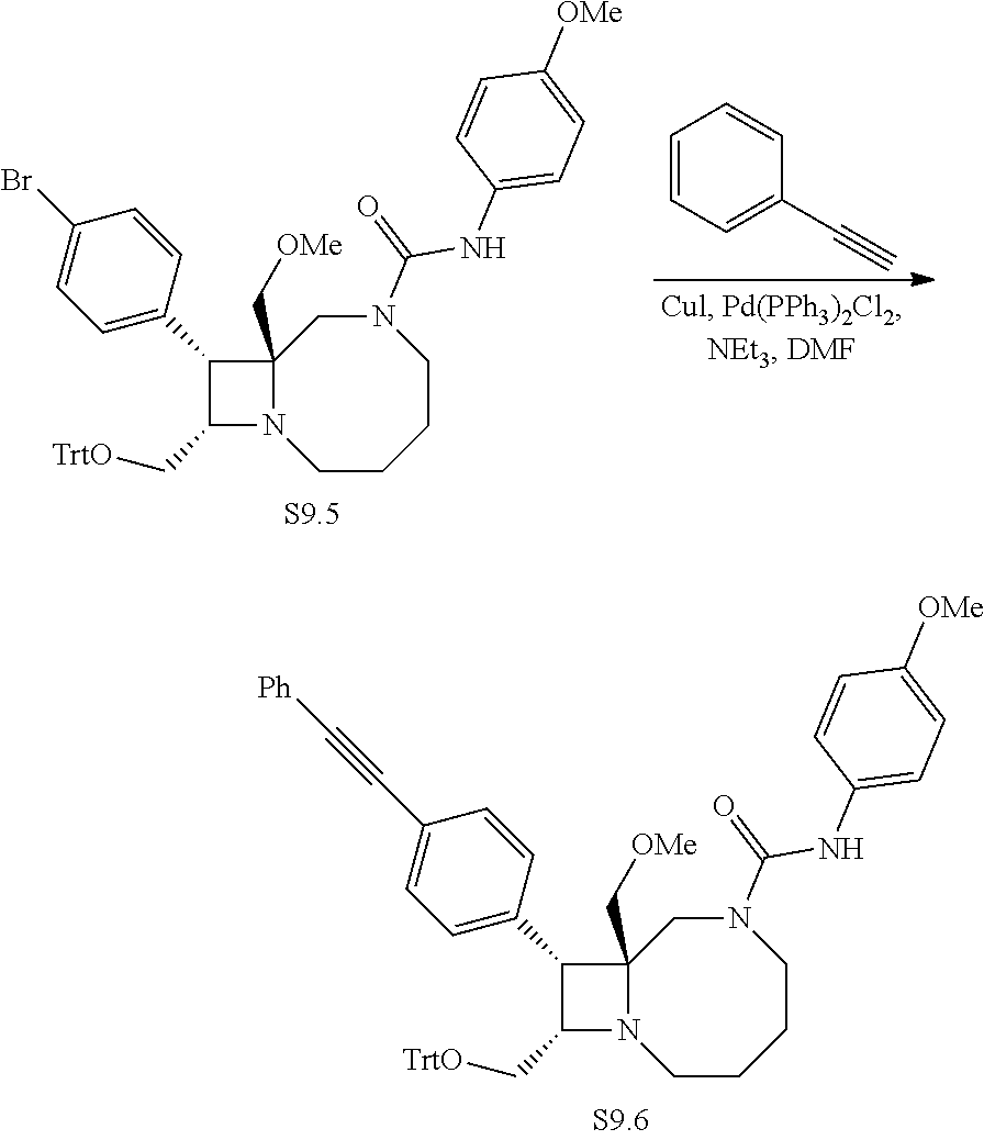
C1=CC=CC=C1C#C.C1C2(C[OMe])N(CCCCN1C(NC1=CC=C([OMe])C=C1)=O)C(C[TrtO])C2C1=CC=C(Br)C=C1.C1C2(C[OMe])N(CCCCN1C(NC1=CC=C([OMe])C=C1)=O)C(C[TrtO])C2C1=CC=C(C#C[Ph])C=C1
